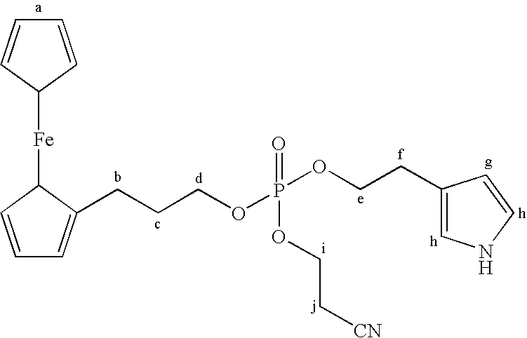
C1=CC([Fe]C2C=CC=C2CCCOP(OCCC2=CNC=C2)(=O)OCC[CN])C=C1
